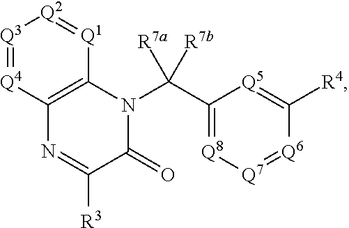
C1(C(N2C3=C(N=C([R3])C2=O)[Q4]=[Q3][Q2]=[Q1]3)([R7a])[R7b])=[Q8][Q7]=[Q6]C([R4])=[Q5]1
